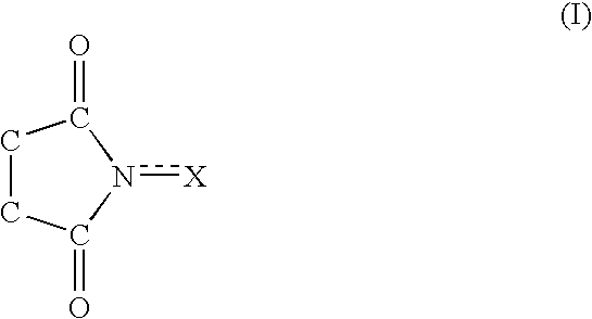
C1CC(=O)n([X])C1=O
